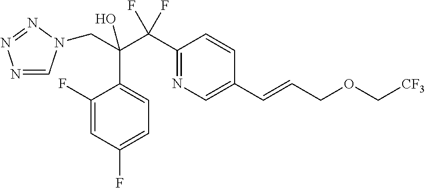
N1=CN(CC(O)(C(C2=NC=C(C=CCOC[CF3])C=C2)(F)F)C2=CC=C(F)C=C2F)N=N1
